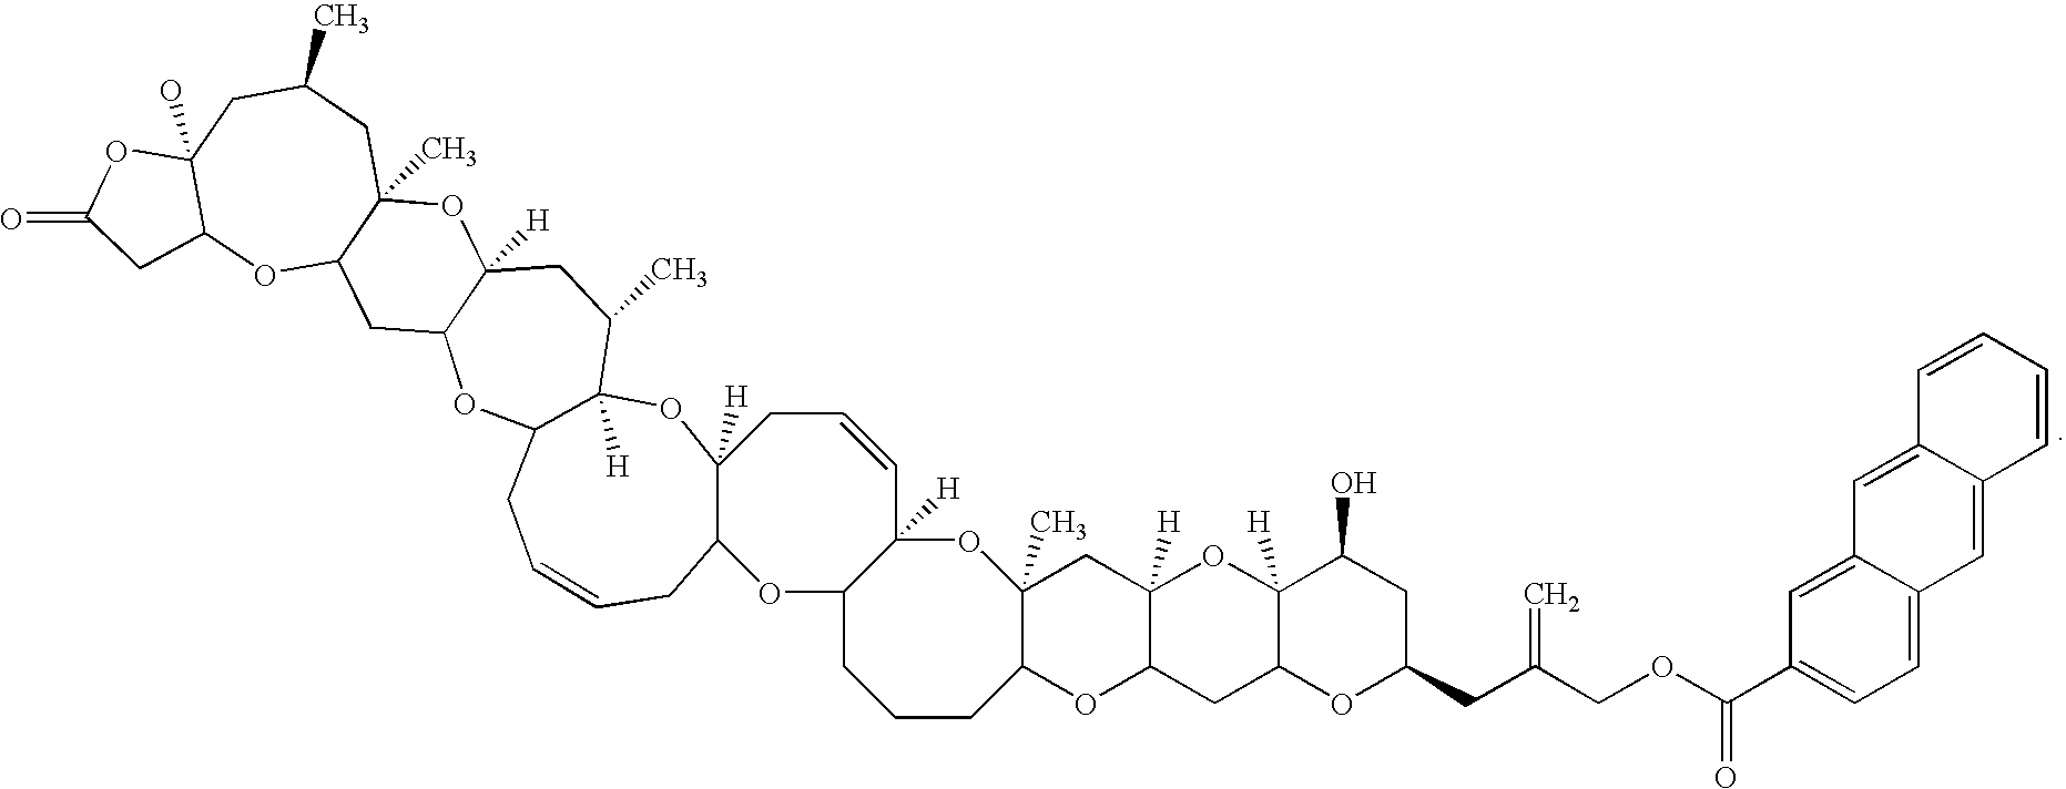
C12(C)C(OC3C([H])(C1)OC1([H])C(C3)OC(CC(COC(C3=CC=C4C(=C3)C=C3C(=C4)C=CC=C3)=O)=C)CC1O)CCCC1C([H])(O2)C=CCC2([H])OC3([H])C(C)CC4([H])C(OC3CC=CCC2O1)CC1C(C)(O4)CC(C)CC2(O)C(O1)CC(=O)O2
